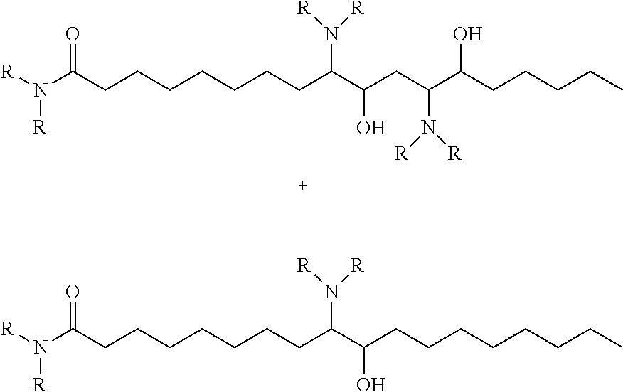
O=C(CCCCCCCC(C(CC(C(CCCCC)O)N([R])[R])O)N([R])[R])N([R])[R].O=C(CCCCCCCC(C(CCCCCCCC)O)N([R])[R])N([R])[R]
